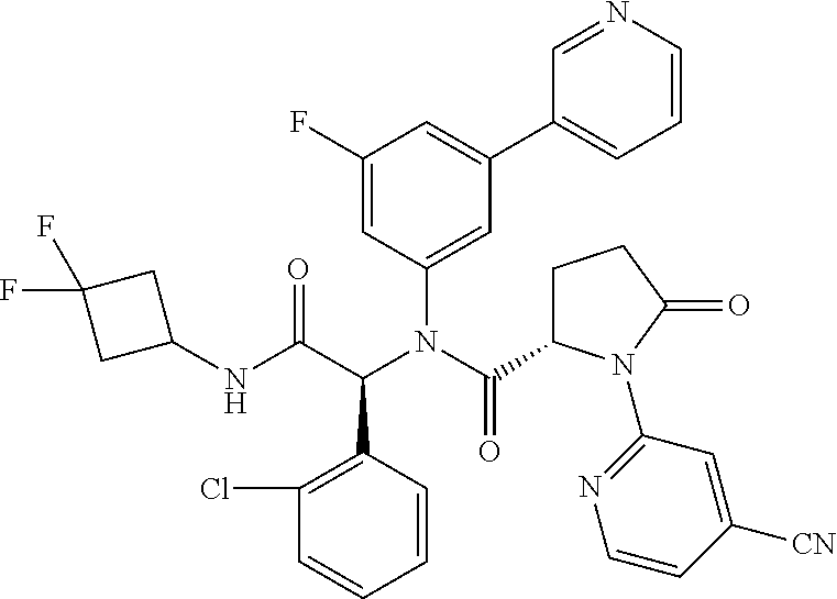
C1(N(C(=O)C2CCC(=O)N2C2=NC=CC([CN])=C2)C(C(NC2CC(F)(F)C2)=O)C2=C(Cl)C=CC=C2)=CC(C2=CC=CN=C2)=CC(F)=C1
